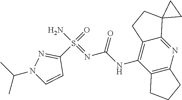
N(C(NC1=C2C(=NC3=C1CCC3)C1(CC2)CC1)=O)=S(C1=NN(C(C)C)C=C1)(=O)N
